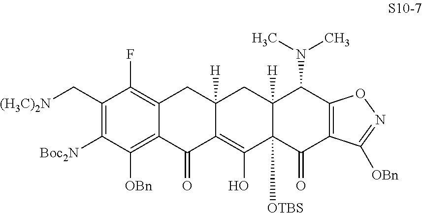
C1(C[(H3C)2N])=C([Boc2N])C([OBn])=C2C(=C1F)CC1([H])C(=C(O)C3([OTBS])C([H])(C1)C(N(C)C)C1=C(C3=O)C([OBn])=NO1)C2=O
